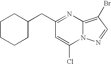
C1(CC2CCCCC2)=NC2=C(Br)C=NN2C(Cl)=C1
